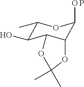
P.C1(C)C(O)C2C(C(O)O1)OC(C)(C)O2
